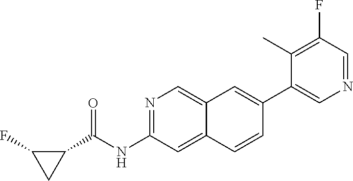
C1(C(NC2=NC=C3C(=C2)C=CC(C2=CN=CC(F)=C2C)=C3)=O)C(F)C1
